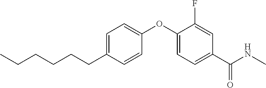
C1=C(CCCCCC)C=CC(OC2=CC=C(C(NC)=O)C=C2F)=C1
